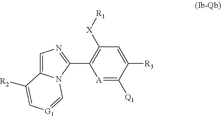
C1=C2N(C(C3=C([X][R1])C=C([R3])C([Q1])=[A]3)=N1)C=[G1]C=C2[R2]
